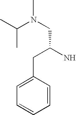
N(CC(N)CC1=CC=CC=C1)(C(C)C)C
